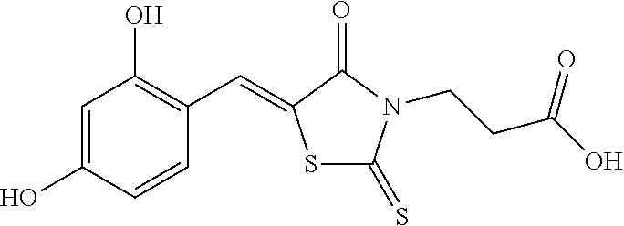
C1=CC(O)=CC(O)=C1C=C1SC(=S)N(CCC(O)=O)C1=O
